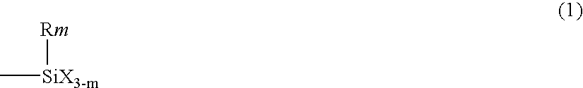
[SiX3-m]([Rm])C
